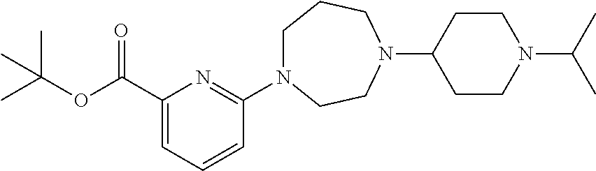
C(C1=CC=CC(N2CCCN(C3CCN(C(C)C)CC3)CC2)=N1)(OC(C)(C)C)=O
